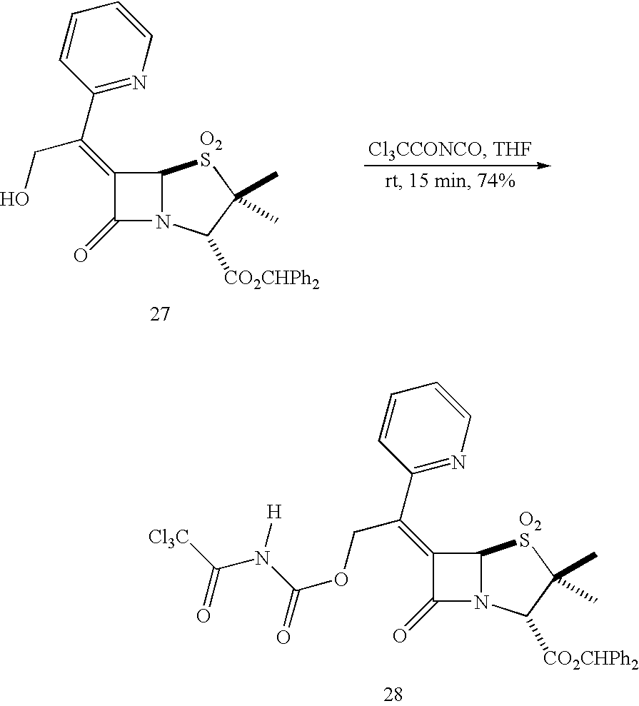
C1(=C(CO)C2=NC=CC=C2)C(=O)N2C1[O2S]C(C)(C)C2[CO2CHPh2].C1(=C(COC(N([H])C([Cl3C])=O)=O)C2=NC=CC=C2)C(=O)N2C1[O2S]C(C)(C)C2[CO2CHPh2]
